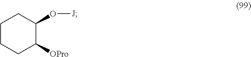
C1CCC([OPro])C(O[J])C1
